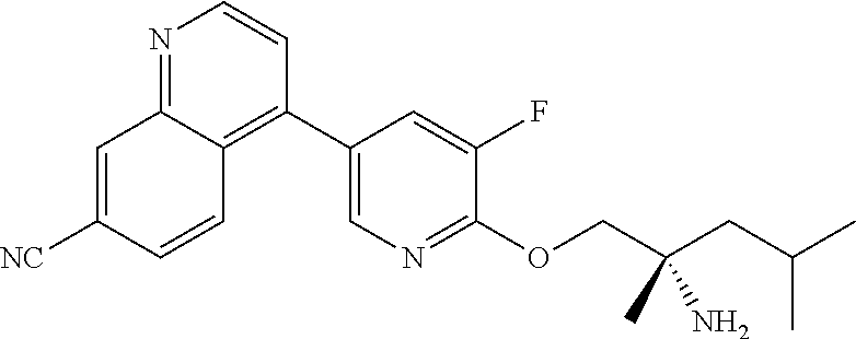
N1=C2C(=C(C3=CN=C(OCC(CC(C)C)(C)N)C(F)=C3)C=C1)C=CC([NC])=C2
